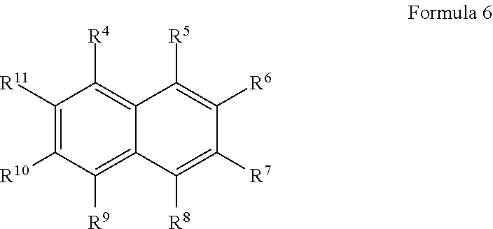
C1([R11])=C([R10])C([R9])=C2C(=C1[R4])C([R5])=C([R6])C([R7])=C2[R8]
